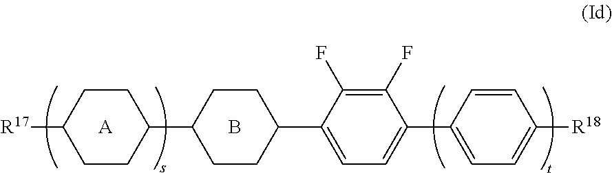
[R17]C1CCC(C2CCC(C3=CC=C(C4=CC=C([R18])C=C4)C(F)=C3F)CC2)CC1.[A].B
